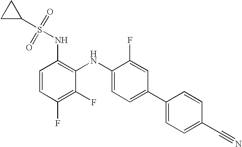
C1C(S(=O)(=O)NC2=C(NC3=CC=C(C4=CC=C(C#N)C=C4)C=C3F)C(F)=C(F)C=C2)C1
